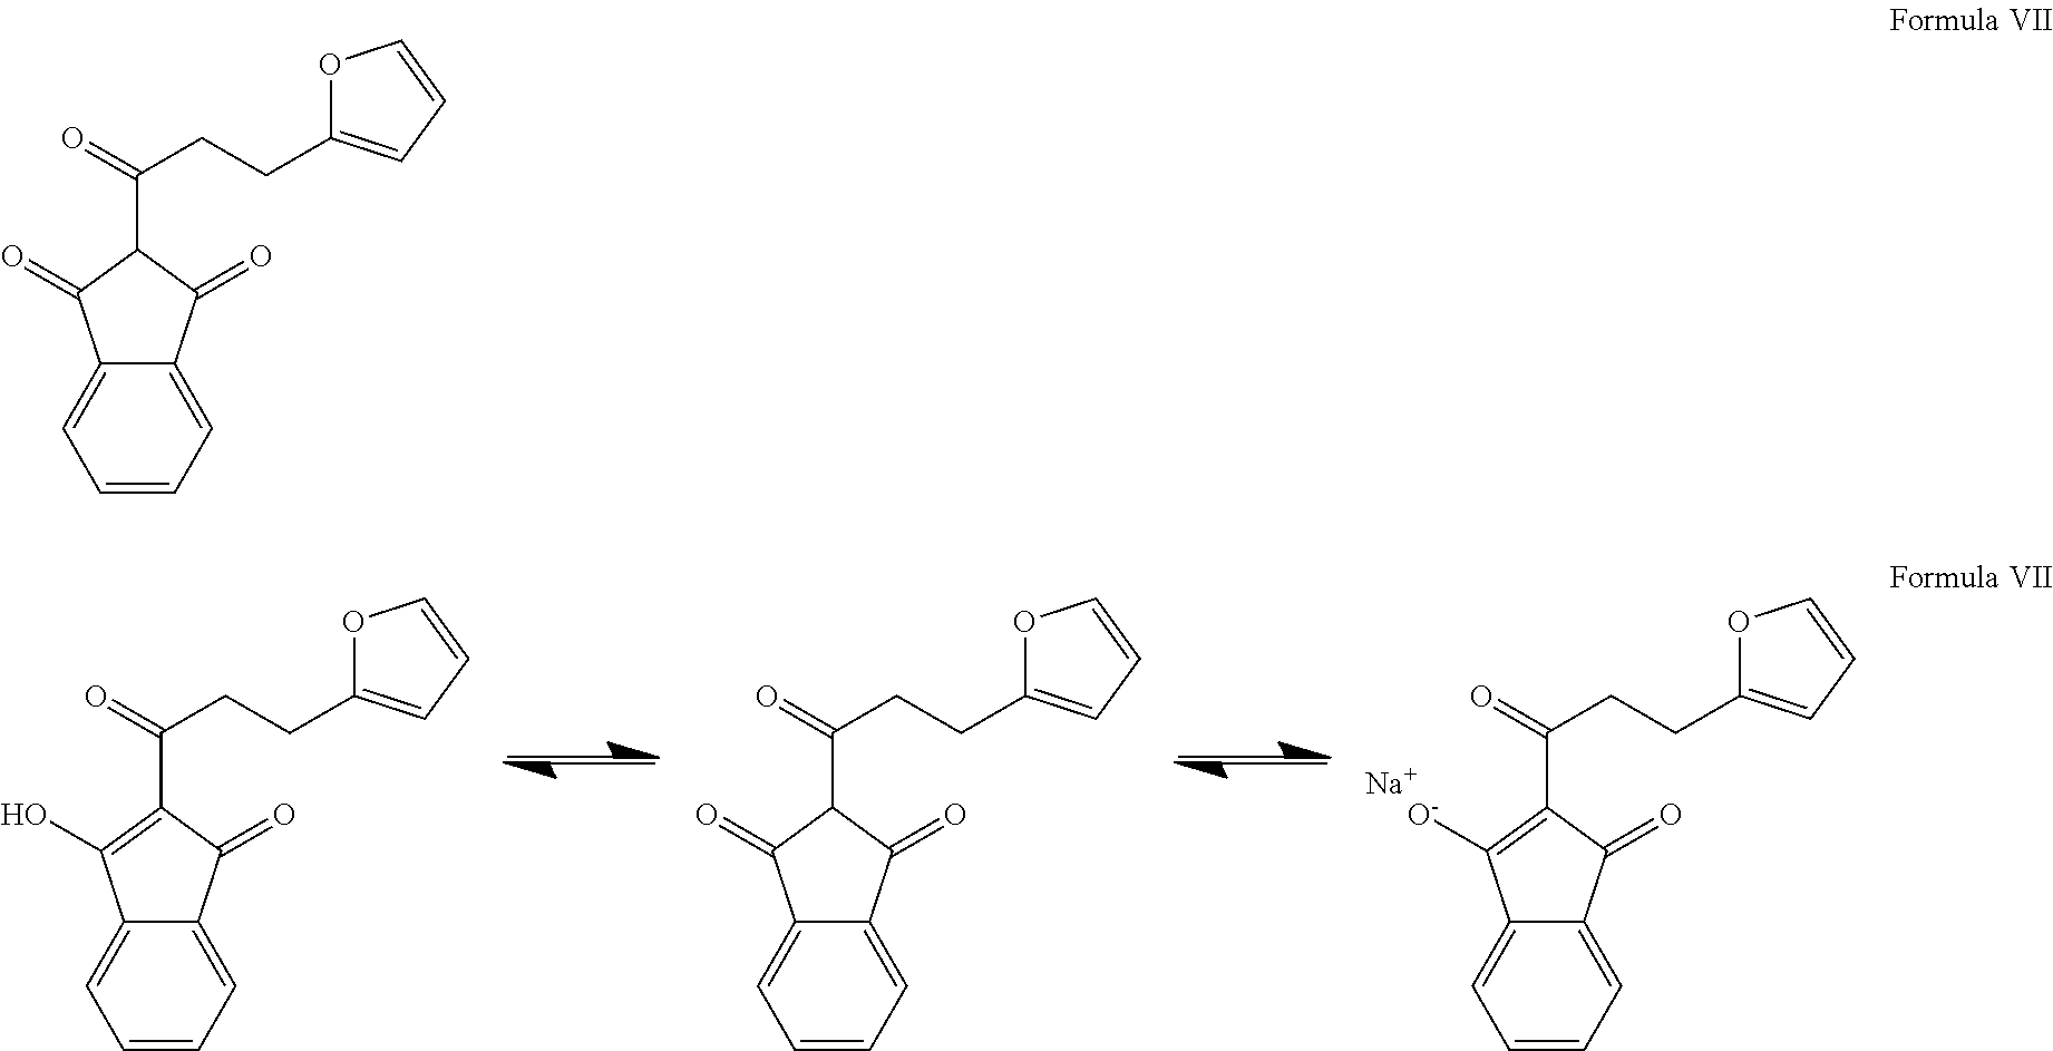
[Na].C1(=O)C(C(=O)CCC2=CC=CO2)=C(O)C2=CC=CC=C12.C1(=O)C(C(=O)CCC2=CC=CO2)C(=O)C2=CC=CC=C12.C1(=O)C(C(=O)CCC2=CC=CO2)=C([O-])C2=CC=CC=C12.C1(=O)C(C(=O)CCC2=CC=CO2)C(=O)C2=CC=CC=C12
